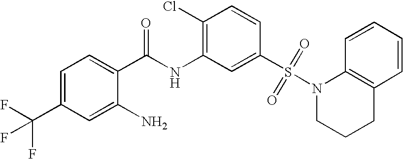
C1=C(C(F)(F)F)C=C(N)C(C(NC2=C(Cl)C=CC(S(N3CCCC4=C3C=CC=C4)(=O)=O)=C2)=O)=C1
